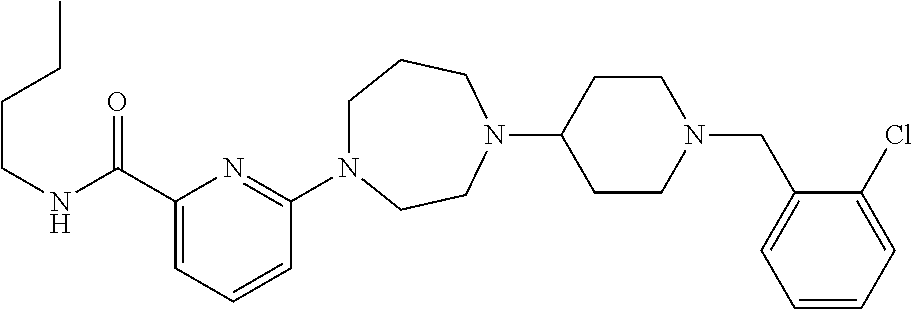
C1(C(NCCCC)=O)=CC=CC(N2CCCN(C3CCN(CC4=CC=CC=C4Cl)CC3)CC2)=N1
